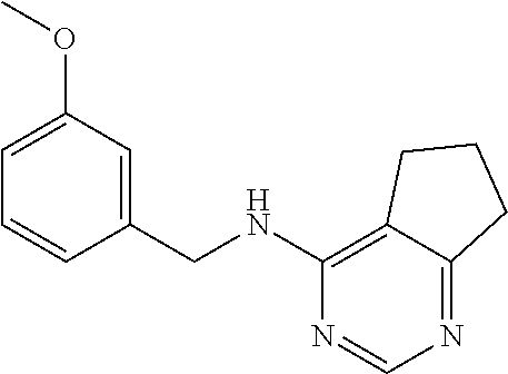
C1=CC(CNC2=C3C(=NC=N2)CCC3)=CC(OC)=C1
